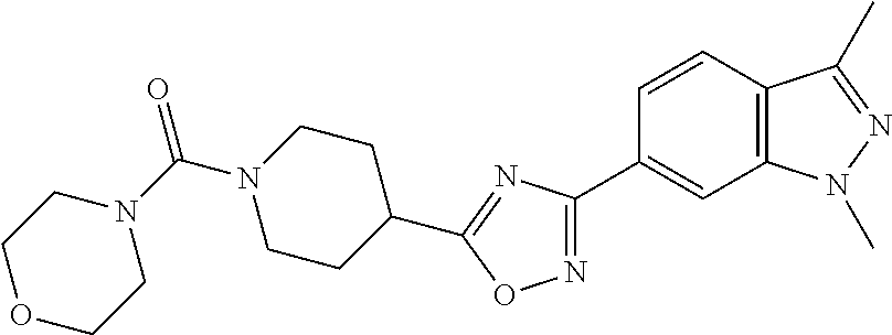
C1CC(C2=NC(C3=CC4=C(C=C3)C(C)=NN4C)=NO2)CCN1C(=O)N1CCOCC1
